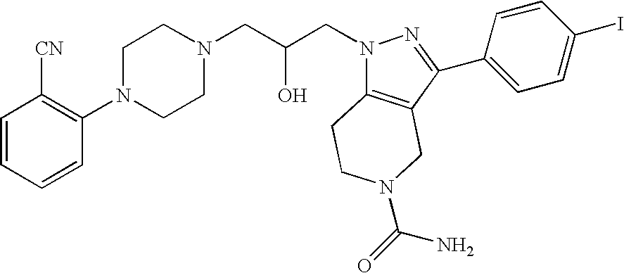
C1=CC=CC(N2CCN(CC(CN3C4=C(C(C5=CC=C(I)C=C5)=N3)CN(C(=O)N)CC4)O)CC2)=C1[CN]
